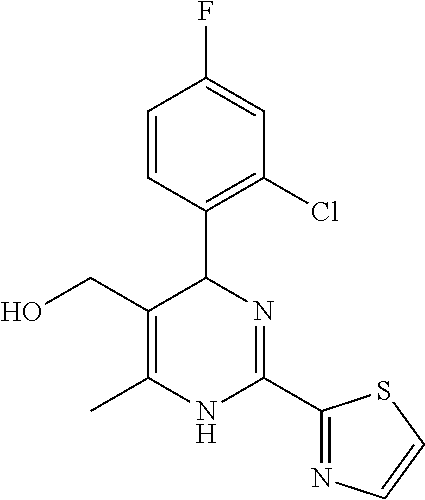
C1=CC(C2C(CO)=C(C)NC(C3=NC=CS3)=N2)=C(Cl)C=C1F
